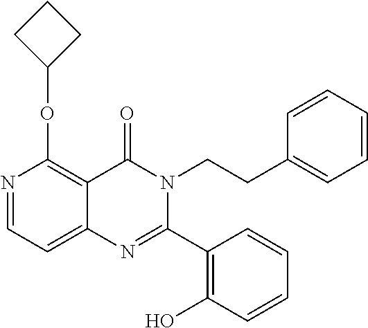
N1=CC=C2C(=C1OC1CCC1)C(=O)N(CCC1=CC=CC=C1)C(C1=C(O)C=CC=C1)=N2
